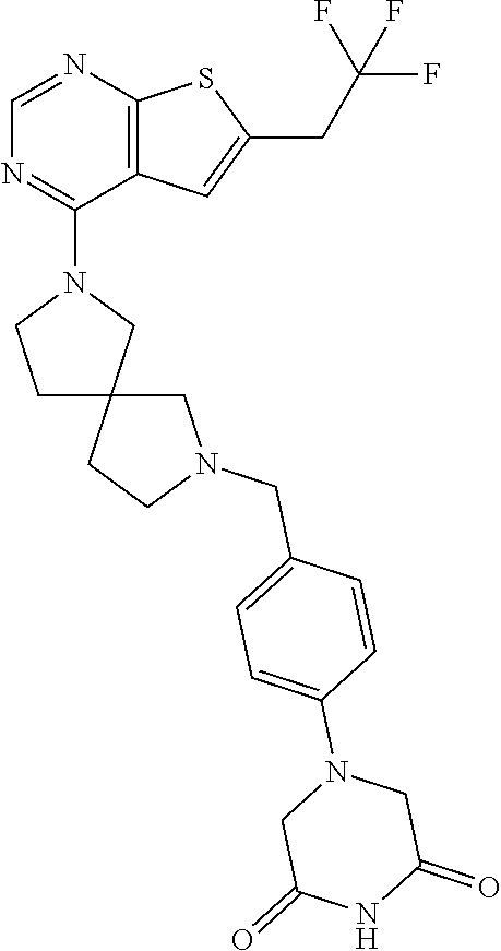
C1=NC2=C(C(N3CCC4(C3)CCN(CC3=CC=C(N5CC(=O)NC(=O)C5)C=C3)C4)=N1)C=C(CC(F)(F)F)S2
